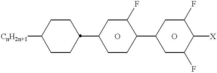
[CnH2n+1]C1CCC(C2CCC(C3CC(F)C([X])C(F)C3)C(F)C2)CC1.O.O
